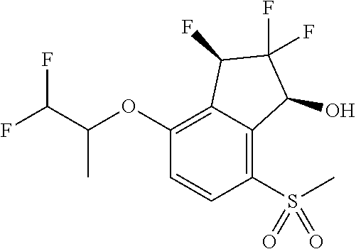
O(C1=C2C(=C(S(C)(=O)=O)C=C1)C(O)C(F)(F)C2F)C(C(F)F)C
